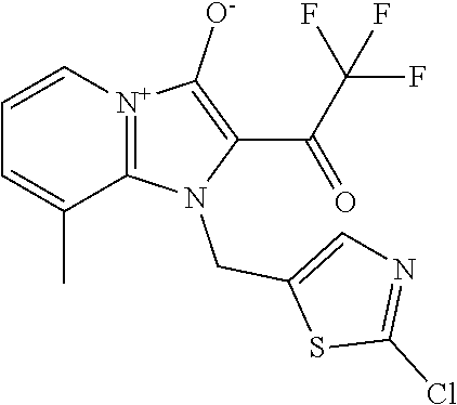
[N+]12=C(N(CC3=CN=C(Cl)S3)C(C(C(F)(F)F)=O)=C1[O-])C(C)=CC=C2
